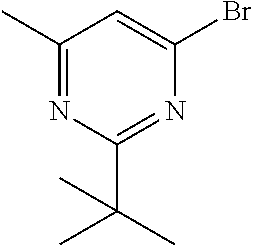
C1(C)=NC(C(C)(C)C)=NC(Br)=C1
